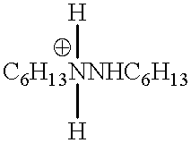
[C6H13NNHC6H13]([H])[H]
